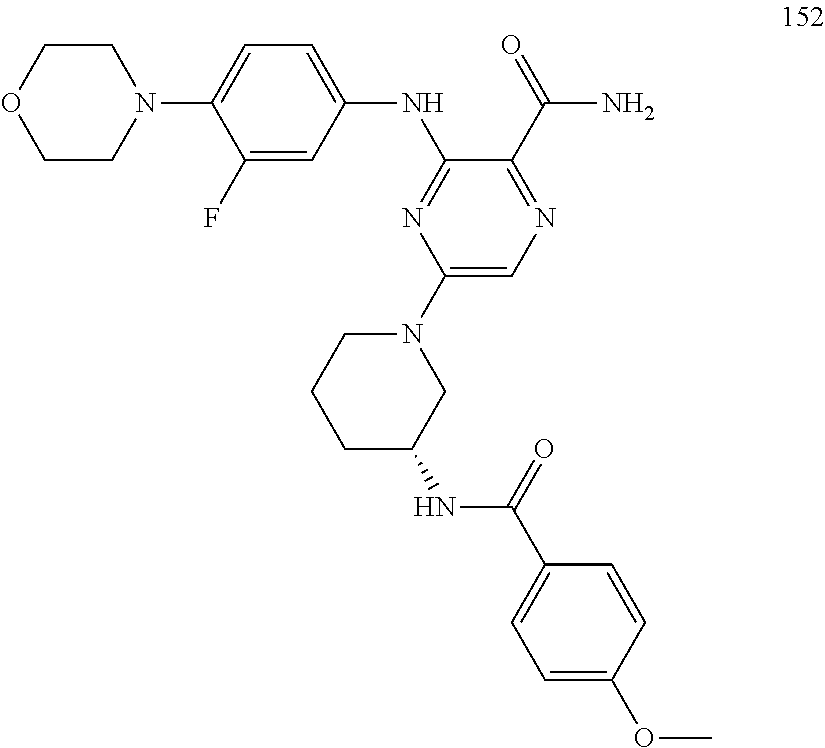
N(C1=NC(N2CCCC(NC(C3=CC=C(OC)C=C3)=O)C2)=CN=C1C(=O)N)C1=CC=C(N2CCOCC2)C(F)=C1
